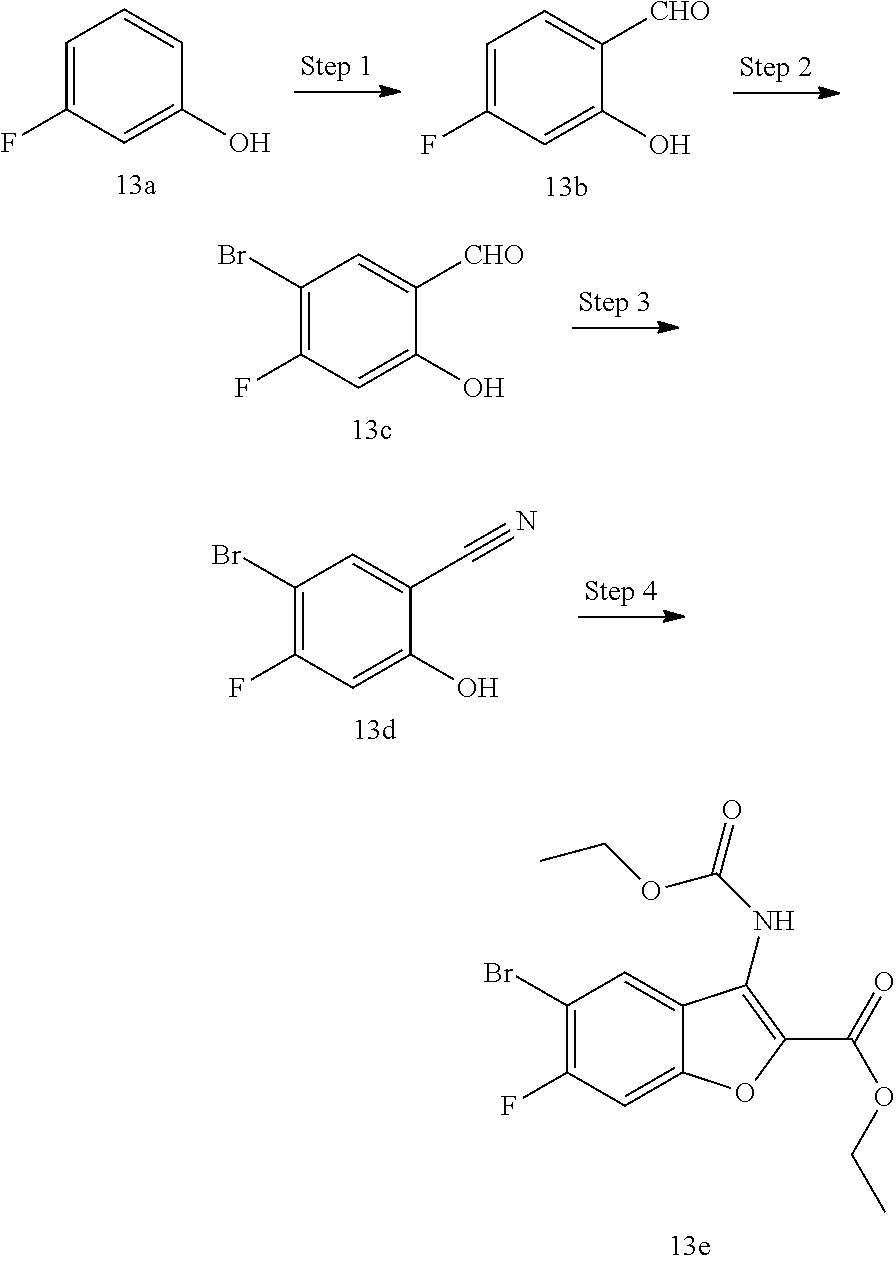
C1=C(F)C=C(O)C=C1.C1=C(F)C=C(O)C([CHO])=C1.C1(Br)=C(F)C=C(O)C([CHO])=C1.C1(Br)=C(F)C=C(O)C(C#N)=C1.C1(Br)=C(F)C=C2C(=C1)C(NC(=O)OCC)=C(C(=O)OCC)O2
